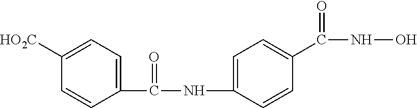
C1([HO2C])=CC=C(C(NC2=CC=C(C(NO)=O)C=C2)=O)C=C1
